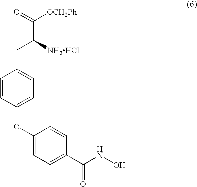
C1=CC(OC2=CC=C(C(NO)=O)C=C2)=CC=C1CC(C([OCH2Ph])=O)[NH2HCl]
